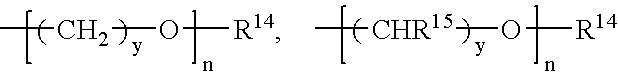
CCO[R14].C[CHR15]O[R14]
